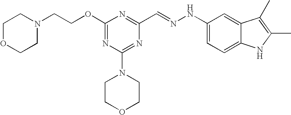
C(COC1=NC(N2CCOCC2)=NC(C=NNC2=CC=C3C(=C2)C(C)=C(C)N3)=N1)N1CCOCC1
